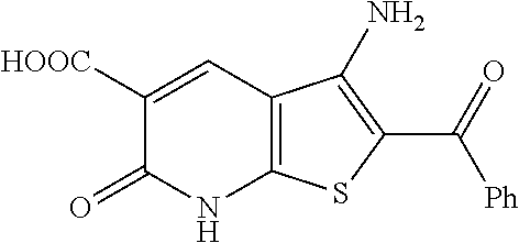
C1([HOOC])=CC2=C(NC1=O)SC(C([Ph])=O)=C2N
